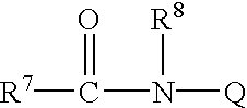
[R7]C(=O)N([R8])[Q]
